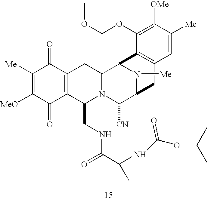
C1([Me])=C([MeO])C(=O)C2=C(C1=O)CC1N(C2CNC(C(NC(OC(C)(C)C)=O)C)=O)C([CN])C2N([Me])C1C1=C(C2)C=C([Me])C([OMe])=C1OCOC
